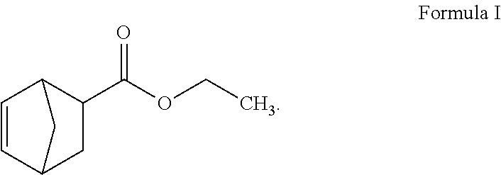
C1=CC2C(C(OCC)=O)CC1C2
